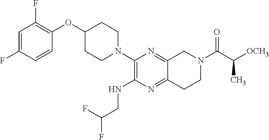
C1=C(F)C=CC(OC2CCN(C3=C(NCC(F)F)N=C4C(=N3)CN(C(C([OCH3])C)=O)CC4)CC2)=C1F
